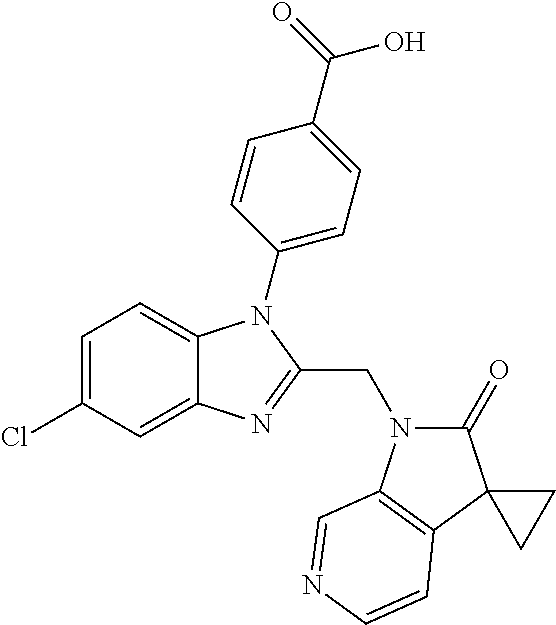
C1=C(Cl)C=C2C(=C1)N(C1=CC=C(C(O)=O)C=C1)C(CN1C(=O)C3(C4=C1C=NC=C4)CC3)=N2
